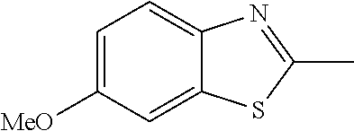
C1=C([MeO])C=C2C(=C1)N=C(C)S2
